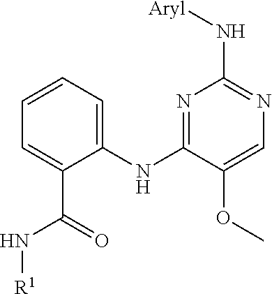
C1=CC=C(NC2=NC(N[Aryl])=NC=C2OC)C(C(=O)N[R1])=C1
